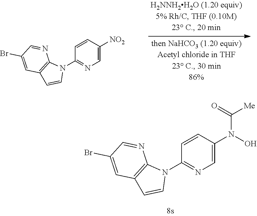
C1=CC([NO2])=CN=C1N1C2=C(C=C1)C=C(Br)C=N2.C1=CC(N(O)C(=O)[Me])=CN=C1N1C2=C(C=C1)C=C(Br)C=N2
